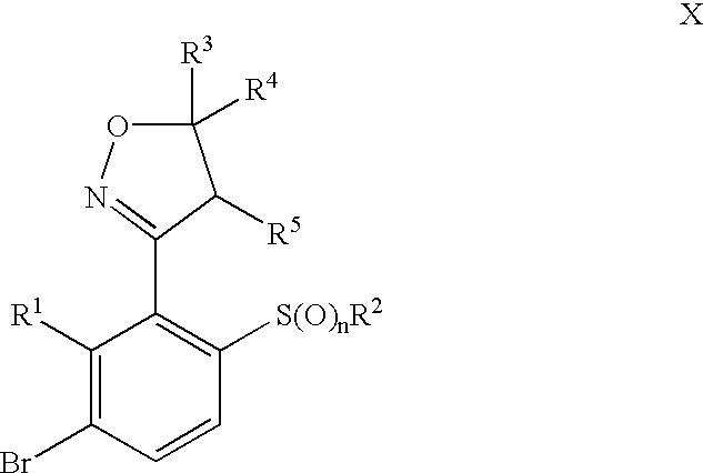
C1([R1])=C(Br)C=CC([S(O)nR2])=C1C1=NOC([R4])([R3])C1[R5]
